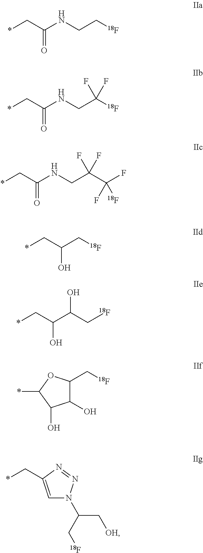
*CC(NCC[18F])=O.*CC(NCC([18F])(F)F)=O.*CC(NCC(C(F)(F)[18F])(F)F)=O.C(C(C[18F])O)*.C(C(C(C[18F])O)O)*.C1(O)C(C[18F])OC(*)C1O.C1=C(C*)N=NN1C(C[18F])C[OH]
